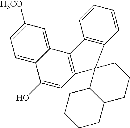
C12=CC([H3CO])=CC=C1C(O)=CC1=C2C2=C(C=CC=C2)C12C1C(CCC2)CCCC1
